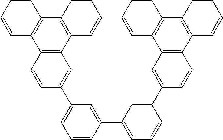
C1=C(C2=CC3=C(C=C2)C2=C(C4=C3C=CC=C4)C=CC=C2)C=C(C2=CC=CC(C3=CC4=C(C=C3)C3=C(C5=C4C=CC=C5)C=CC=C3)=C2)C=C1
